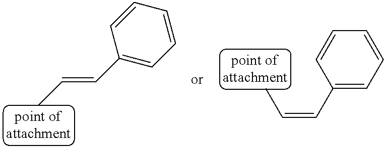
C(C1=CC=CC=C1)=CC.C1(C=CC)=CC=CC=C1
